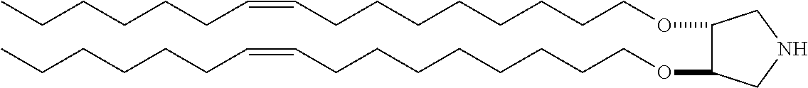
O(CCCCCCCCC=CCCCCCC)C1C(OCCCCCCCCC=CCCCCCC)CNC1
